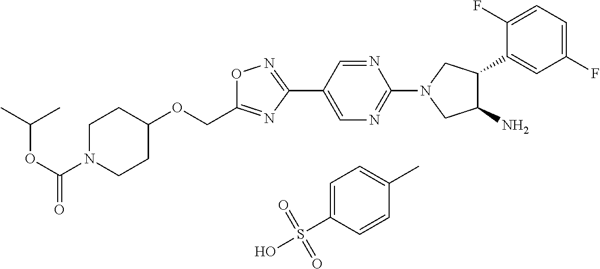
C1N(C(OC(C)C)=O)CCC(OCC2=NC(C3=CN=C(N4CC(C5=CC(F)=CC=C5F)C(N)C4)N=C3)=NO2)C1.C1=C(S(O)(=O)=O)C=CC(C)=C1
